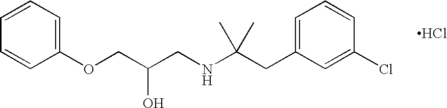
O(CC(CNC(CC1=CC=CC(Cl)=C1)(C)C)O)C1=CC=CC=C1.Cl
